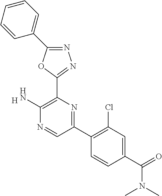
[H].C1(N)=C(C2=NN=C(C3=CC=CC=C3)O2)N=C(C2=C(Cl)C=C(C(=O)N(C)C)C=C2)C=N1
